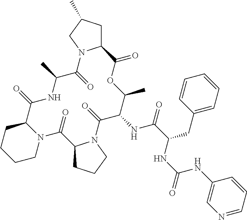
C1N2C(CCC1)C(=O)NC(C)C(=O)N1C(CC(C)C1)C(=O)OC(C)C(NC(=O)C(CC1=CC=CC=C1)NC(NC1=CN=CC=C1)=O)C(=O)N1C(C2=O)CCC1
